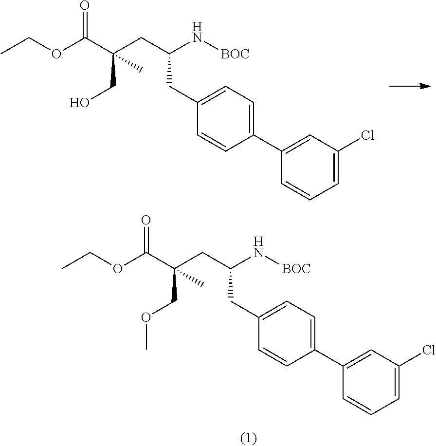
O(C(C(COC)(C)CC(N[BOC])CC1=CC=C(C2=CC(Cl)=CC=C2)C=C1)=O)CC.O(C(C(CO)(C)CC(N[BOC])CC1=CC=C(C2=CC(Cl)=CC=C2)C=C1)=O)CC
